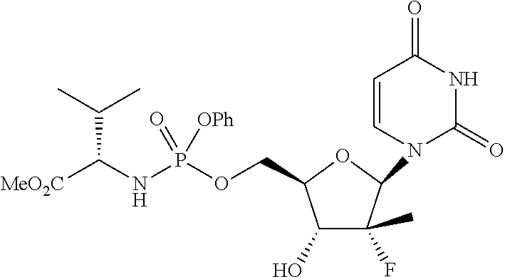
C1(O)C(F)(C)C(N2C(=O)NC(=O)C=C2)OC1COP(NC([MeO2C])C(C)C)(=O)[OPh]
